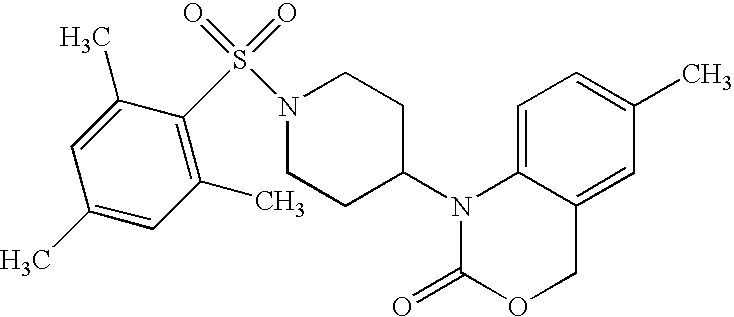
C1=C2C(=CC(C)=C1)COC(=O)N2C1CCN(S(=O)(=O)C2=C(C)C=C(C)C=C2C)CC1
